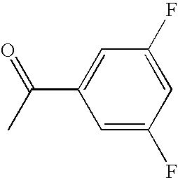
C1=C(F)C=C(F)C=C1C(C)=O
